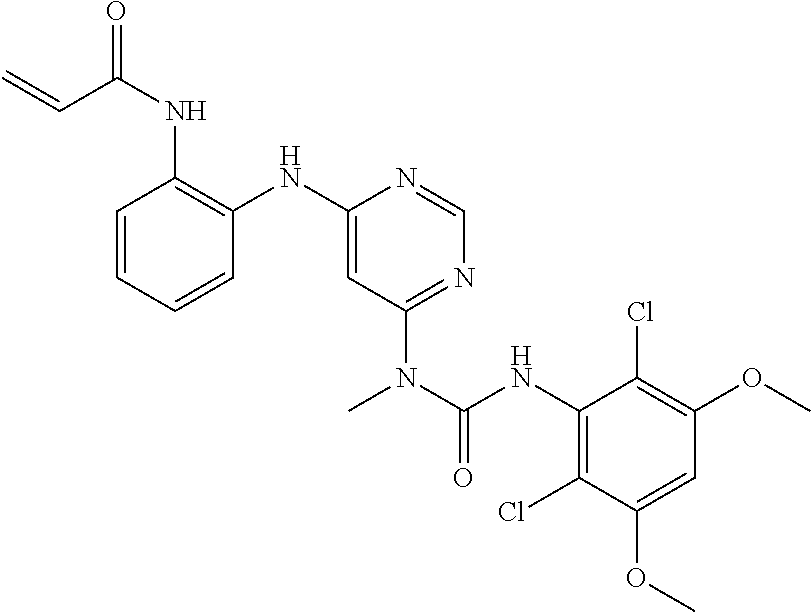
C1=CC=CC(NC2=CC(N(C(NC3=C(Cl)C(OC)=CC(OC)=C3Cl)=O)C)=NC=N2)=C1NC(=O)C=C
